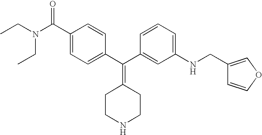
CCN(CC)C(C1=CC=C(C(C2=CC(NCC3=COC=C3)=CC=C2)=C2CCNCC2)C=C1)=O
